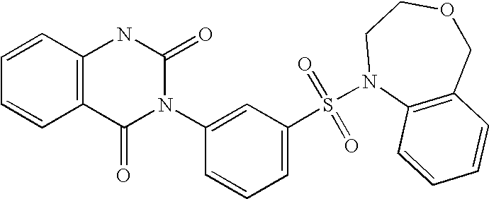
C1=CC2=C(C=C1)C(=O)N(C1=CC(S(=O)(=O)N3C4=C(COCC3)C=CC=C4)=CC=C1)C(=O)N2
